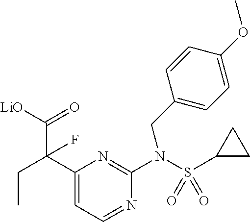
N(S(=O)(=O)C1CC1)(C1=NC(C(CC)(C([LiO])=O)F)=CC=N1)CC1=CC=C(OC)C=C1
